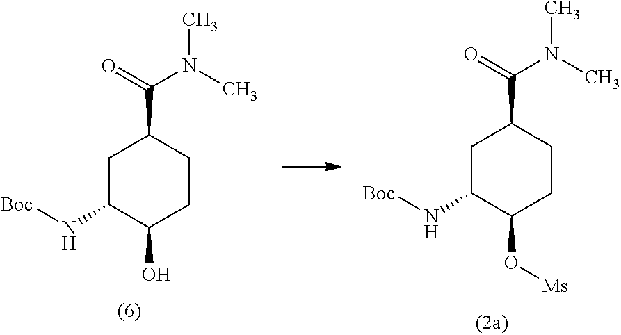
C1C(N[Boc])C(O)CCC1C(=O)N(C)C.C1C(N[Boc])C(O[Ms])CCC1C(=O)N(C)C
